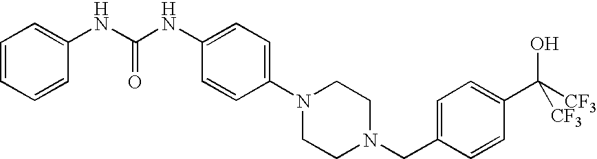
C1=CC=C(NC(NC2=CC=C(N3CCN(CC4=CC=C(C(O)([CF3])[CF3])C=C4)CC3)C=C2)=O)C=C1
